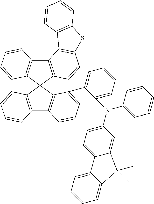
C12=C(C3(C4=C1C=CC=C4C1=CC=CC=C1N(C1=CC=C4C(=C1)C(C)(C)C1=CC=CC=C41)C1=CC=CC=C1)C1=C(C4=C3C=CC=C4)C3=C(C=C1)SC1=C3C=CC=C1)C=CC=C2
